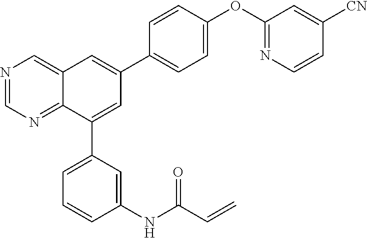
N1=CN=C2C(=C1)C=C(C1=CC=C(OC3=NC=CC([CN])=C3)C=C1)C=C2C1=CC=CC(NC(C=C)=O)=C1
